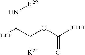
C(OC([****])=O)(C([***])N[R28])[R25]
